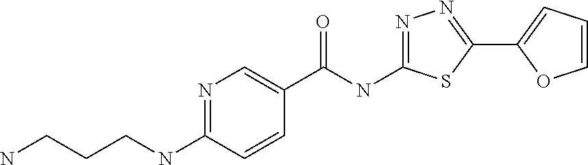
N1=C(NCCCN)C=CC(C(NC2=NN=C(C3=CC=CO3)S2)=O)=C1
